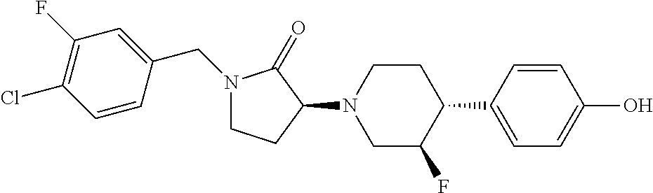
C1=C(C2CCN(C3C(=O)N(CC4=CC(F)=C(Cl)C=C4)CC3)CC2F)C=CC(O)=C1
